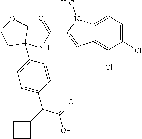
C1=C2C(=C(Cl)C(Cl)=C1)C=C(C(NC1(C3=CC=C(C(C4CCC4)C(=O)O)C=C3)COCC1)=O)N2C
